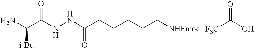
NC(C(NNC(CCCCC[NHFmoc])=O)=O)[i-Bu].[F3C]C(O)=O
